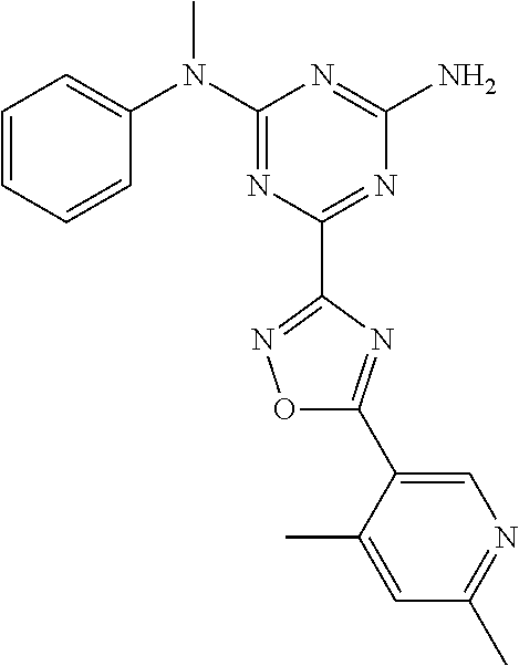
C1=CC=CC(N(C2=NC(C3=NOC(C4=CN=C(C)C=C4C)=N3)=NC(N)=N2)C)=C1
